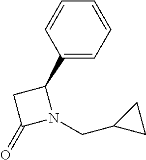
C1(C2CC(=O)N2CC2CC2)=CC=CC=C1
